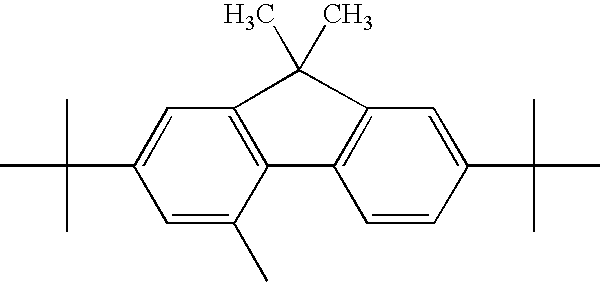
C1=C(C(C)(C)C)C=C(C)C2=C1C(C)(C)C1=C2C=CC(C(C)(C)C)=C1
